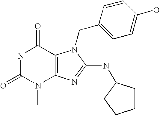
N1C(=O)N(C)C2=C(C1=O)N(CC1=CC=C(O)C=C1)C(NC1CCCC1)=N2
